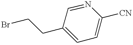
C1=NC([CN])=CC=C1CCBr
